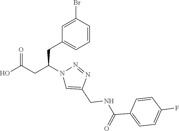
OC(CC(CC1=CC=CC(Br)=C1)N1C=C(CNC(C2=CC=C(F)C=C2)=O)N=N1)=O
